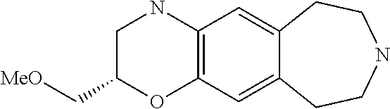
N1CC(C[MeO])OC2=C1C=C1C(=C2)CCNCC1
